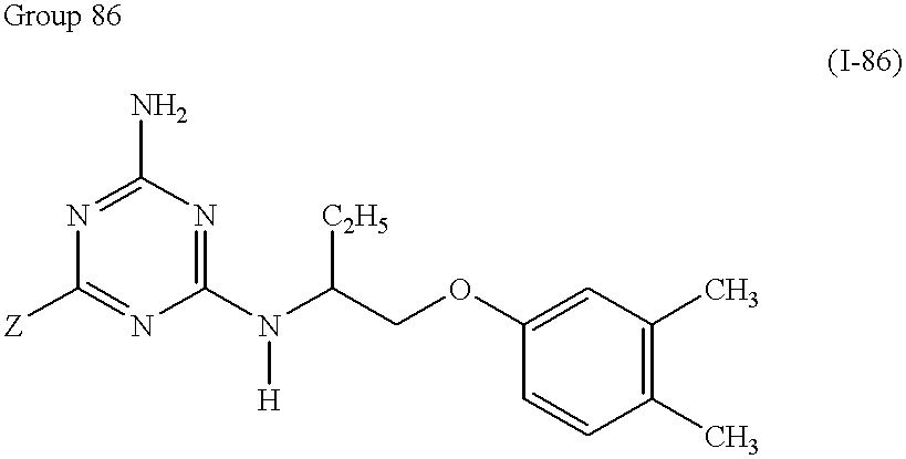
N1=C(N)N=C(N(C(COC2=CC(C)=C(C)C=C2)[C2H5])[H])N=C1[Z]
